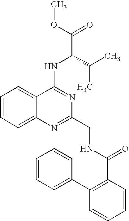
C12=CC=CC=C1N=C(CNC(C1=C(C3=CC=CC=C3)C=CC=C1)=O)N=C2NC(C(=O)OC)C(C)C
